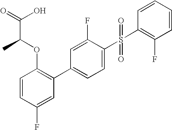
C1=CC(F)=CC(C2=CC=C(S(=O)(=O)C3=C(F)C=CC=C3)C(F)=C2)=C1OC(C(=O)O)C
